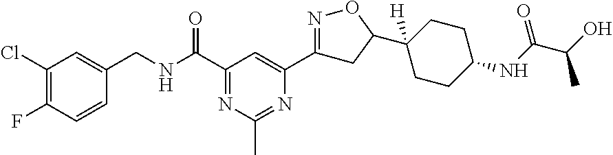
C1(Cl)=C(F)C=CC(CNC(C2=NC(C)=NC(C3=NOC(C4([H])CCC(NC(=O)C(C)O)CC4)C3)=C2)=O)=C1
